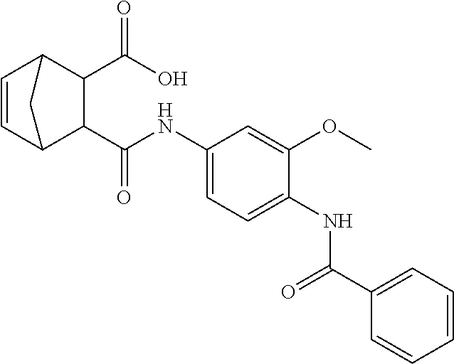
C1=CC2C(C(NC3=CC=C(NC(C4=CC=CC=C4)=O)C(OC)=C3)=O)C(C(O)=O)C1C2
